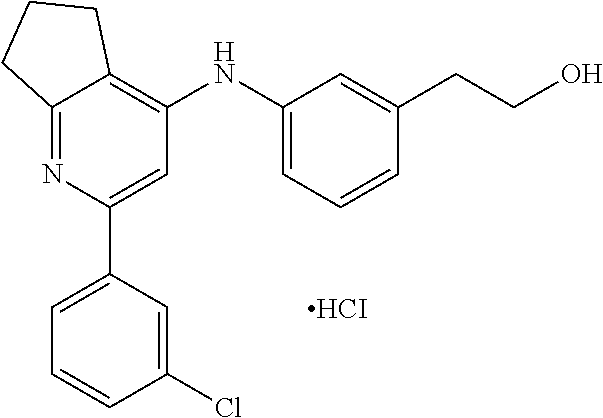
C12=NC(C3=CC=CC(Cl)=C3)=CC(NC3=CC=CC(CCO)=C3)=C1CCC2.[HCI]
